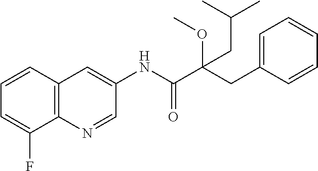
C12=C(N=CC(NC(C(CC3=CC=CC=C3)(OC)CC(C)C)=O)=C1)C(F)=CC=C2
